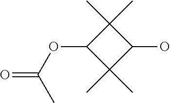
C1(OC(=O)C)C(C)(C)C(O)C1(C)C
